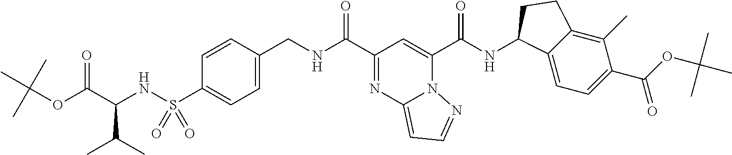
C1=CC(CNC(C2=NC3=CC=NN3C(C(NC3C4=CC=C(C(=O)OC(C)(C)C)C(C)=C4CC3)=O)=C2)=O)=CC=C1S(NC(C(OC(C)(C)C)=O)C(C)C)(=O)=O
